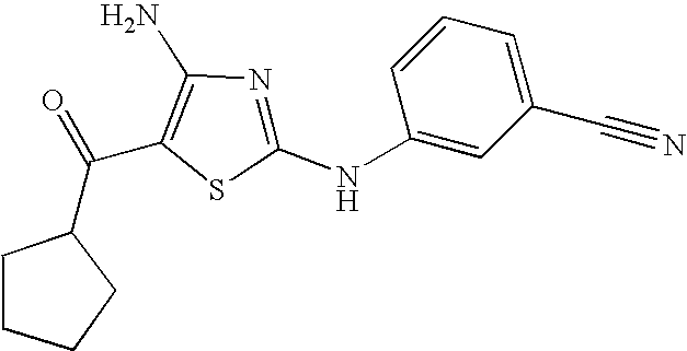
C(C1=C(N)N=C(NC2=CC(C#N)=CC=C2)S1)(=O)C1CCCC1
